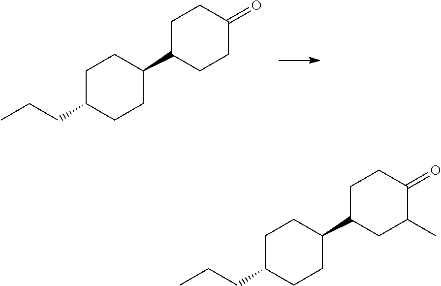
C1C(CCC)CCC(C2CCC(=O)CC2)C1.C1C(CCC)CCC(C2CC(C)C(=O)CC2)C1
